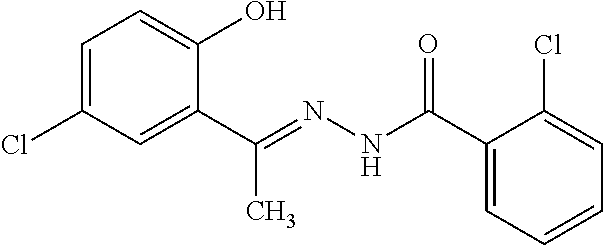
C1=C(Cl)C=C(C(=NNC(C2=CC=CC=C2Cl)=O)C)C(O)=C1
